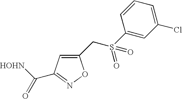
C1(CS(C2=CC(Cl)=CC=C2)(=O)=O)=CC(C([HOHN])=O)=NO1
